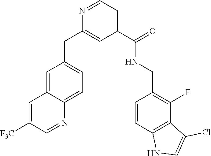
C1=C([F3C])C=NC2=CC=C(CC3=CC(C(=O)NCC4=C(F)C5=C(C=C4)NC=C5Cl)=CC=N3)C=C12
